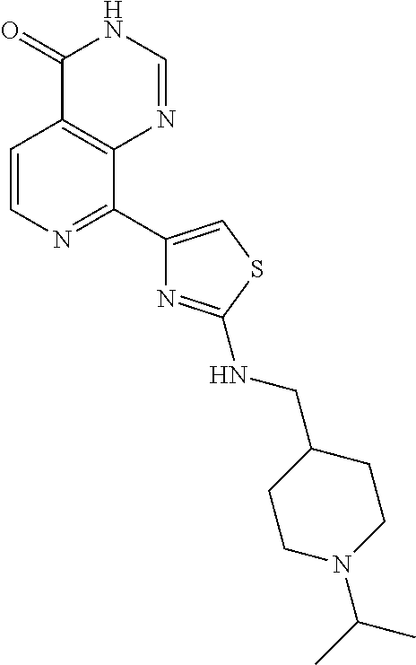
C1=CN=C(C2=CSC(NCC3CCN(C(C)C)CC3)=N2)C2=C1C(=O)NC=N2
